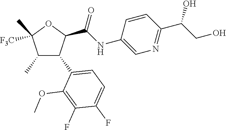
C1(C)C(C2=CC=C(F)C(F)=C2OC)C(C(NC2=CN=C(C(CO)O)C=C2)=O)OC1(C)[F3C]
